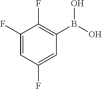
C1(F)=CC(F)=CC(B(O)O)=C1F
